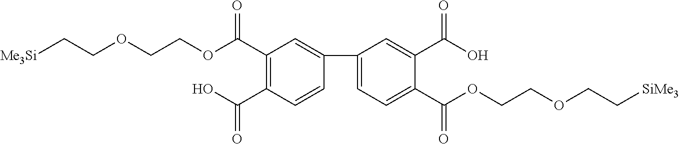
O(CCOC(C1=C(C(=O)O)C=CC(C2=CC=C(C(=O)OCCOCC[SiMe3])C(C(O)=O)=C2)=C1)=O)CC[Me3Si]
